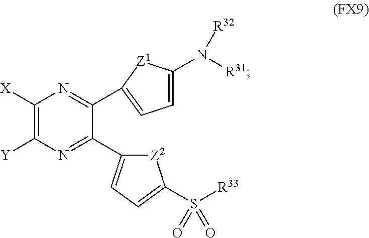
C1([X])=C([Y])N=C(C2=CC=C(S(=O)([R33])=O)[Z2]2)C(C2=CC=C(N([R32])[R31])[Z1]2)=N1
